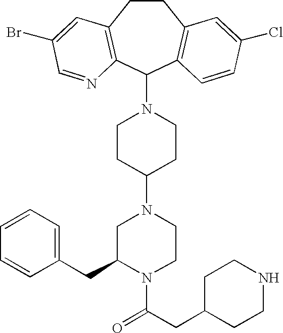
C1CC(N2CC(CC3=CC=CC=C3)N(C(CC3CCNCC3)=O)CC2)CCN1C1C2=C(CCC3=C1C=CC(Cl)=C3)C=C(Br)C=N2
